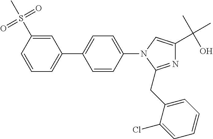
C1=CC(S(=O)(=O)C)=CC(C2=CC=C(N3C(CC4=CC=CC=C4Cl)=NC(C(C)(O)C)=C3)C=C2)=C1
